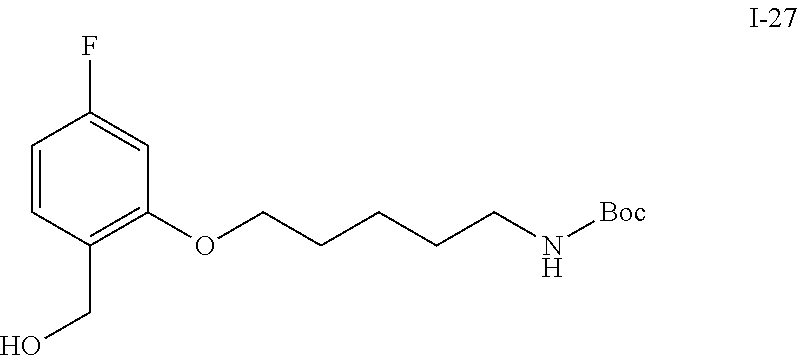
C1=CC(CO)=C(OCCCCCN[Boc])C=C1F
